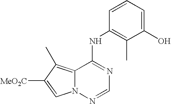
C12=C(C)C([MeO2C])=CN1N=CN=C2NC1=C(C)C(O)=CC=C1
